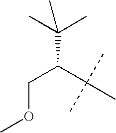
CC(C)(C(C(C)(C)C)COC)C
